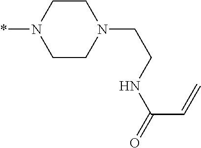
C1CN(CCNC(=O)C=C)CCN1*
